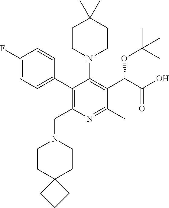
C1(C2=C(CN3CCC4(CC3)CCC4)N=C(C)C(C(C(O)=O)OC(C)(C)C)=C2N2CCC(C)(C)CC2)=CC=C(F)C=C1
